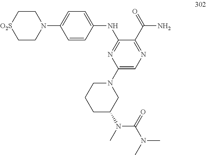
C1(NC2=NC(N3CCCC(N(C(N(C)C)=O)C)C3)=CN=C2C(=O)N)=CC=C(N2CC[O2S]CC2)C=C1
